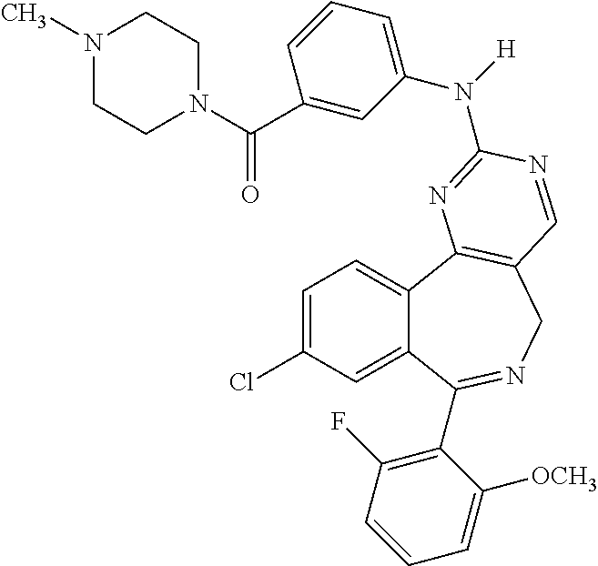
C12=CC(Cl)=CC=C1C1=C(CN=C2C2=C(F)C=CC=C2[OCH3])C=NC(N([H])C2=CC=CC(C(N3CCN(C)CC3)=O)=C2)=N1
